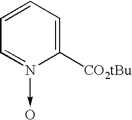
C1=N(->O)C([CO2tBu])=CC=C1
